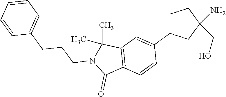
C1C(C2=CC3=C(C=C2)C(=O)N(CCCC2=CC=CC=C2)C3(C)C)CC(N)(CO)C1
